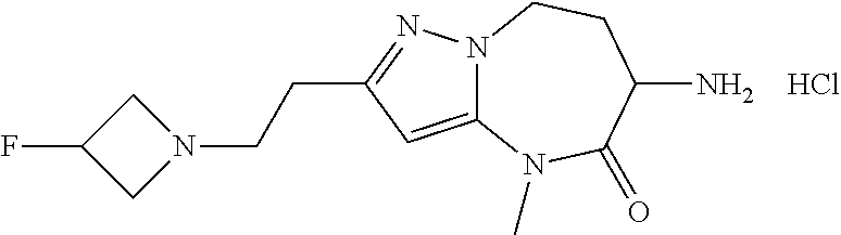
C12=CC(CCN3CC(F)C3)=NN1CCC(N)C(=O)N2C.Cl
